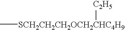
C[SCH2CH2CH2OCH2CHC4H9][C2H5]
